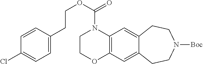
O(C(N1CCOC2=C1C=C1C(=C2)CCN([Boc])CC1)=O)CCC1=CC=C(Cl)C=C1
